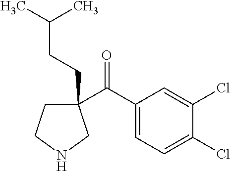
C1(C(C2=CC=C(Cl)C(Cl)=C2)=O)(CCC(C)C)CCNC1
